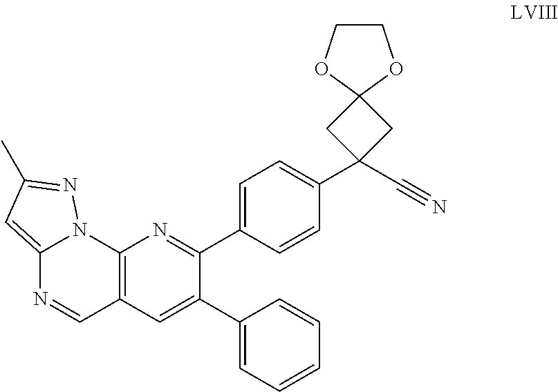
C1=C(C2=NC3=C(C=NC4=CC(C)=NN43)C=C2C2=CC=CC=C2)C=CC(C2(C#N)CC3(C2)OCCO3)=C1
